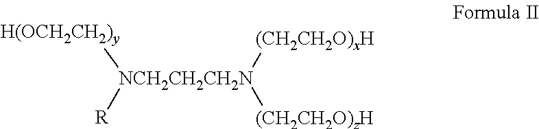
[H(OCH2CH2)y][NCH2CH2CH2N]([R])([(CH2CH2O)xH])[(CH2CH2O)zH]
